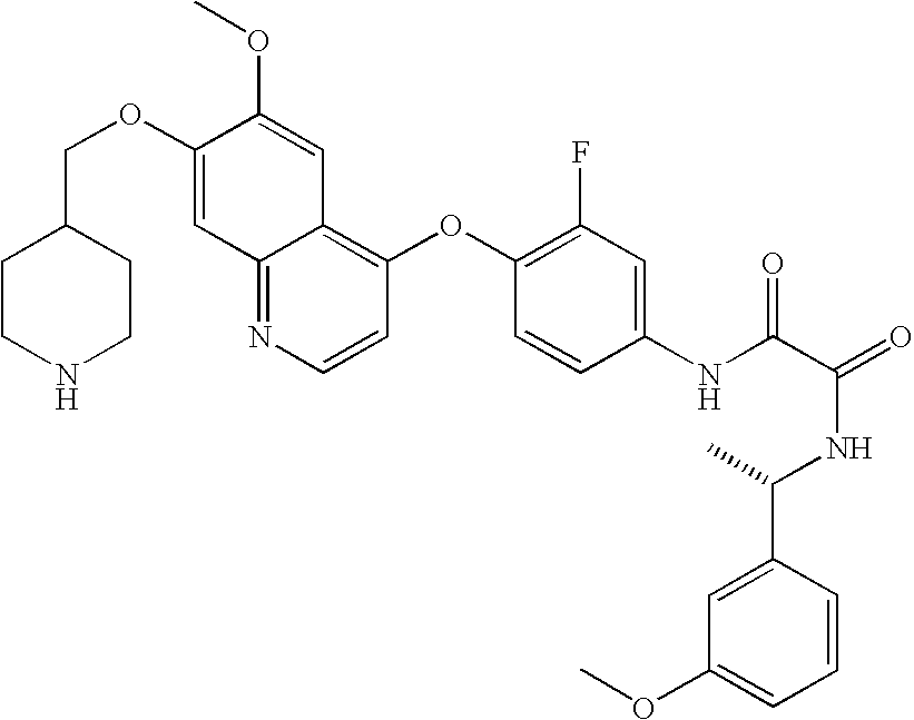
C12=NC=CC(OC3=C(F)C=C(NC(C(=O)NC(C4=CC(OC)=CC=C4)C)=O)C=C3)=C1C=C(OC)C(OCC1CCNCC1)=C2
